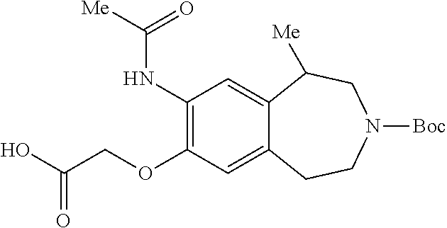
C1(NC([Me])=O)=C(OCC(O)=O)C=C2C(=C1)C([Me])CN([Boc])CC2
